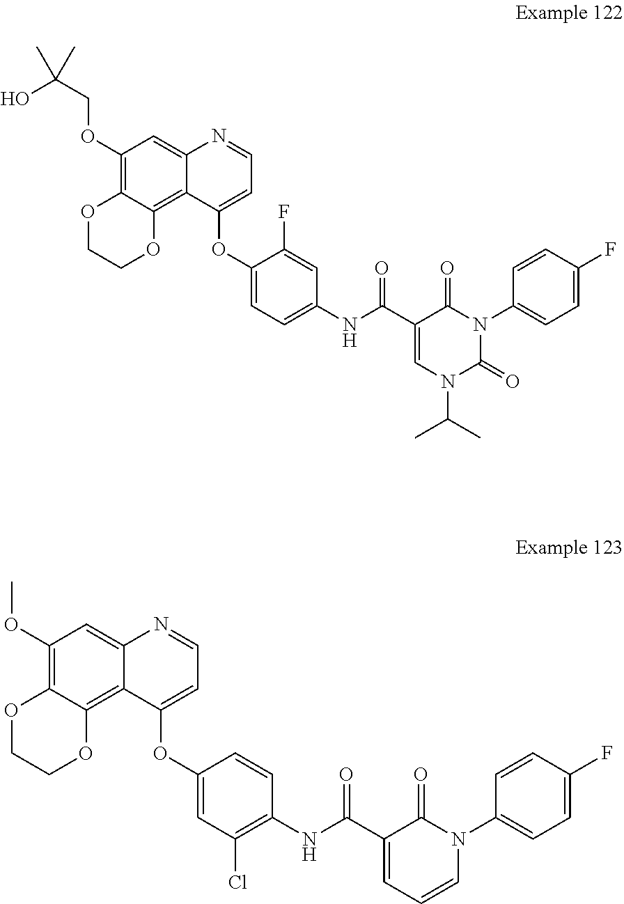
C1(OCC(O)(C)C)=C2C(=C3C(=C1)N=CC=C3OC1=CC=C(NC(C3=CN(C(C)C)C(=O)N(C4=CC=C(F)C=C4)C3=O)=O)C=C1F)OCCO2.C1(OC)=C2C(=C3C(=C1)N=CC=C3OC1=CC(Cl)=C(NC(C3=CC=CN(C4=CC=C(F)C=C4)C3=O)=O)C=C1)OCCO2
